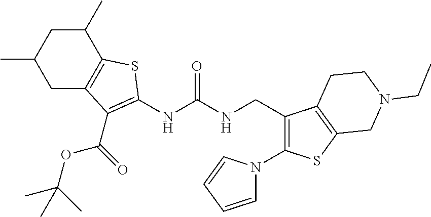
C1(C)CC(C)CC2=C1SC(NC(NCC1=C(N3C=CC=C3)SC3=C1CCN(CC)C3)=O)=C2C(OC(C)(C)C)=O
